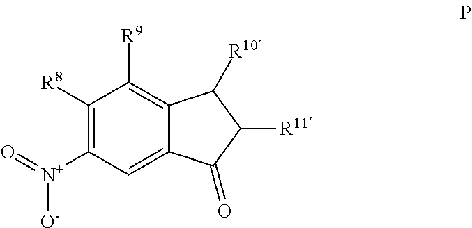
C1([R8])=C([N+](=O)[O-])C=C2C(=C1[R9])C([R10])C([R11])C2=O
